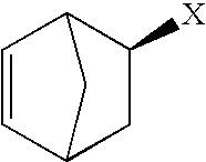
C1=CC2CC([X])C1C2
